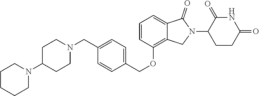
C1CCCN(C2CCN(CC3=CC=C(COC4=C5C(=CC=C4)C(=O)N(C4C(=O)NC(=O)CC4)C5)C=C3)CC2)C1
